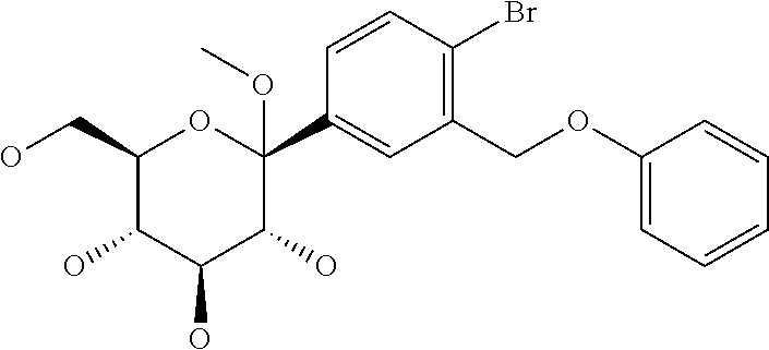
C1(CO)C(O)C(O)C(O)C(C2=CC(COC3=CC=CC=C3)=C(Br)C=C2)(OC)O1
